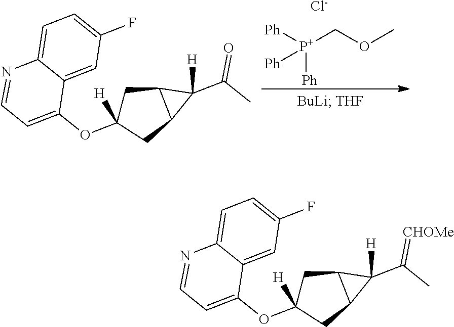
[P+](COC)([Ph])([Ph])[Ph].[Cl-].C1(OC2([H])CC3C(C2)C3(C(C)=O)[H])=CC=NC2=CC=C(F)C=C12.C1(OC2([H])CC3C(C2)C3(C(C)=[CHOMe])[H])=CC=NC2=CC=C(F)C=C12
